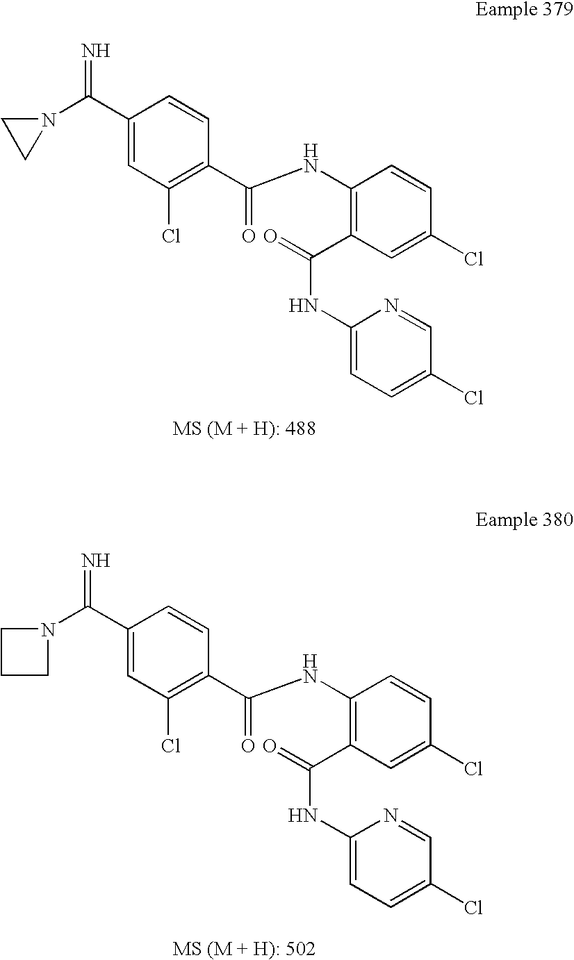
N=C(C1=CC(Cl)=C(C(NC2=C(C(NC3=CC=C(Cl)C=N3)=O)C=C(Cl)C=C2)=O)C=C1)N1CC1.C1(C(=N)N2CCC2)=CC(Cl)=C(C(NC2=C(C(NC3=CC=C(Cl)C=N3)=O)C=C(Cl)C=C2)=O)C=C1
